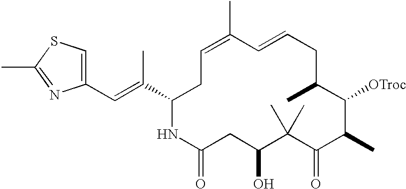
C1(C=C(C2NC(=O)CC(O)C(C)(C)C(=O)C(C)C([OTroc])C(C)CC=CC(C)=CC2)C)=CSC(C)=N1
